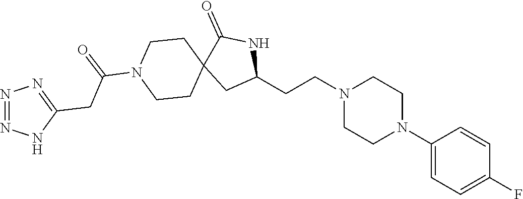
C1(N2CCN(CCC3NC(=O)C4(C3)CCN(C(=O)CC3=NN=NN3)CC4)CC2)=CC=C(F)C=C1
